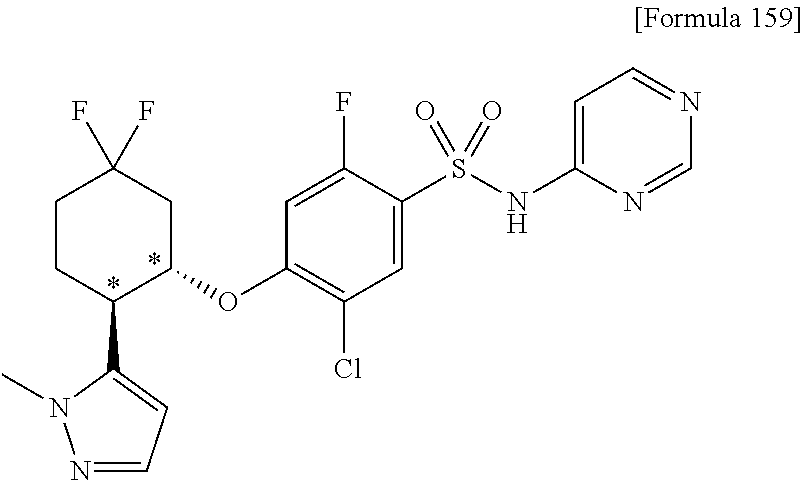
C1(OC2=C(Cl)C=C(S(NC3=CC=NC=N3)(=O)=O)C(F)=C2)CC(F)(F)CCC1C1=CC=NN1C
